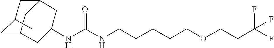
C12CC3CC(C1)CC(NC(NCCCCCOCCC(F)(F)F)=O)(C3)C2
